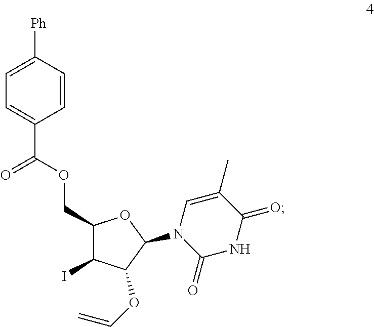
N1(C2C(OC=C)C(I)C(COC(=O)C3=CC=C([Ph])C=C3)O2)C(=O)NC(=O)C(C)=C1
